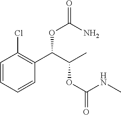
C1=CC=CC(C(C(C)OC(=O)NC)OC(=O)N)=C1Cl
